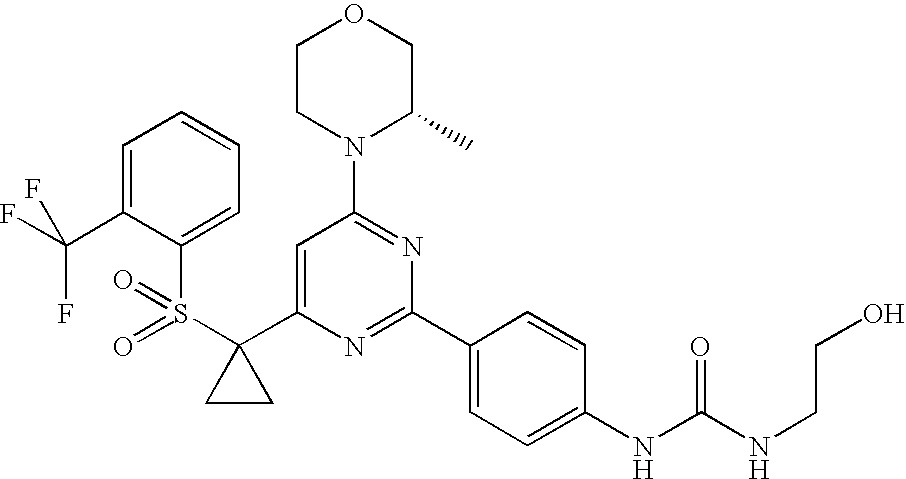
S(C1(C2=CC(N3C(C)COCC3)=NC(C3=CC=C(NC(NCCO)=O)C=C3)=N2)CC1)(=O)(=O)C1=CC=CC=C1C(F)(F)F
